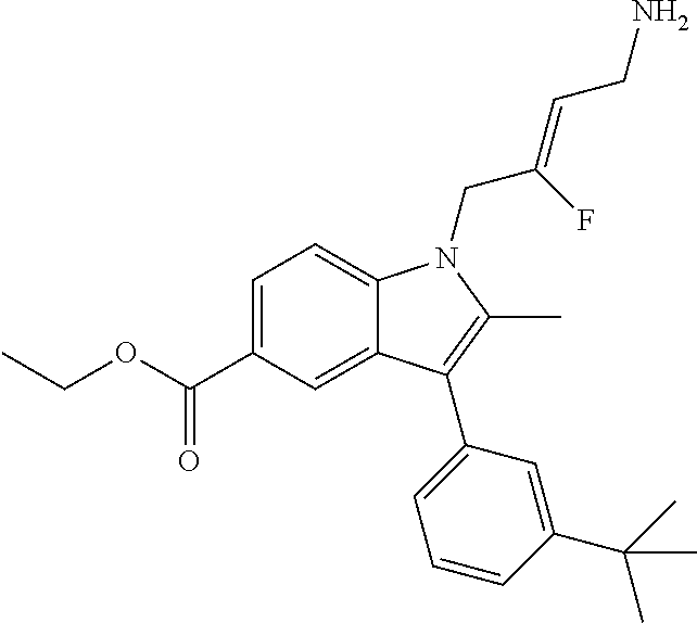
C1=C(C(OCC)=O)C=C2C(=C1)N(CC(=CCN)F)C(C)=C2C1=CC=CC(C(C)(C)C)=C1
